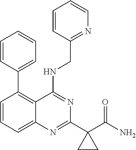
C1=CC=C2C(=C1C1=CC=CC=C1)C(NCC1=NC=CC=C1)=NC(C1(C(N)=O)CC1)=N2
